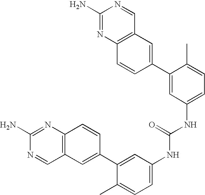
C12=C(C=C(C3=CC(NC(=O)NC4=CC=C(C)C(C5=CC6=C(C=C5)N=C(N)N=C6)=C4)=CC=C3C)C=C1)C=NC(N)=N2
